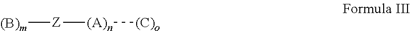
[(B)m][Z][(A)n][(C)o]
